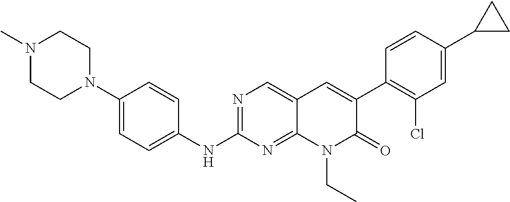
N1(C)CCN(C2=CC=C(NC3=NC=C4C(=N3)N(CC)C(=O)C(C3=C(Cl)C=C(C5CC5)C=C3)=C4)C=C2)CC1
